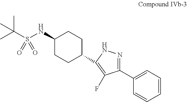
C1(NS(C(C)(C)C)(=O)=O)CCC(C2=C(F)C(C3=CC=CC=C3)=NN2)CC1
